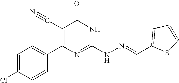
C1=CC(C2=C(C#N)C(=O)NC(NN=CC3=CC=CS3)=N2)=CC=C1Cl
